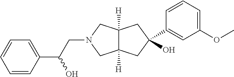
C12([H])C([H])(CC(O)(C3=CC(OC)=CC=C3)C1)CN(CC(C1=CC=CC=C1)O)C2
